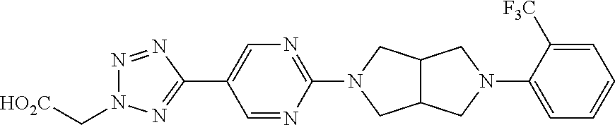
N1=NC(C2=CN=C(N3CC4C(C3)CN(C3=CC=CC=C3[F3C])C4)N=C2)=NN1C[HO2C]
